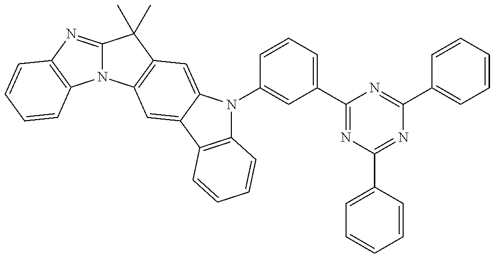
N12C(=NC3=C1C=CC=C3)C(C)(C)C1=C2C=C2C(=C1)N(C1=CC(C3=NC(C4=CC=CC=C4)=NC(C4=CC=CC=C4)=N3)=CC=C1)C1=C2C=CC=C1
